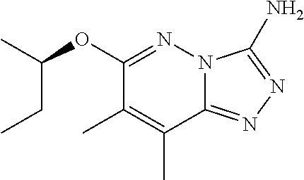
C1(OC(CC)C)=NN2C(=NN=C2N)C(C)=C1C
